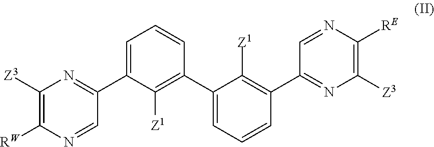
C1(C2=NC([Z3])=C([RW])N=C2)=CC=CC(C2=CC=CC(C3=NC([Z3])=C([RE])N=C3)=C2[Z1])=C1[Z1]
